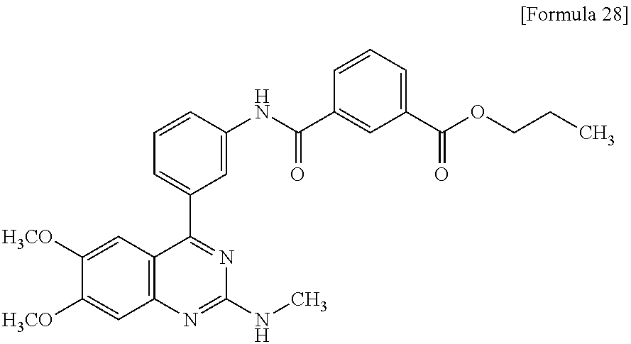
C1([H3CO])=CC2=C(C=C1[H3CO])N=C(NC)N=C2C1=CC=CC(NC(C2=CC(C(=O)OCCC)=CC=C2)=O)=C1
